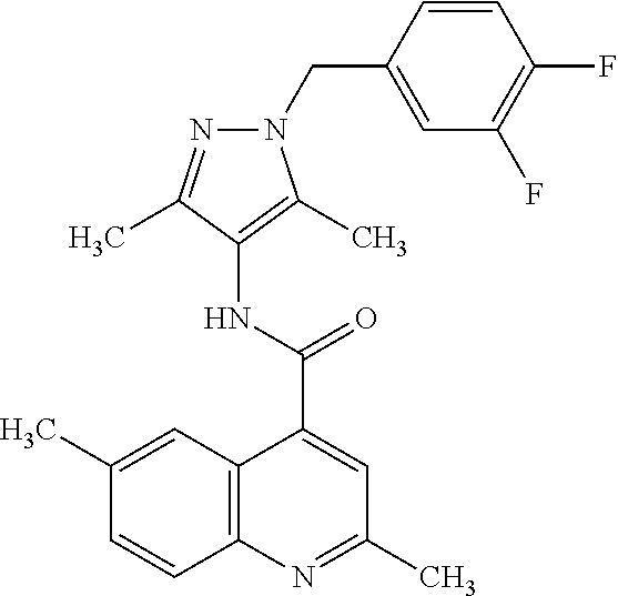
C12=C(N=C(C)C=C1C(=O)NC1=C(C)N(CC3=CC(F)=C(F)C=C3)N=C1C)C=CC(C)=C2
